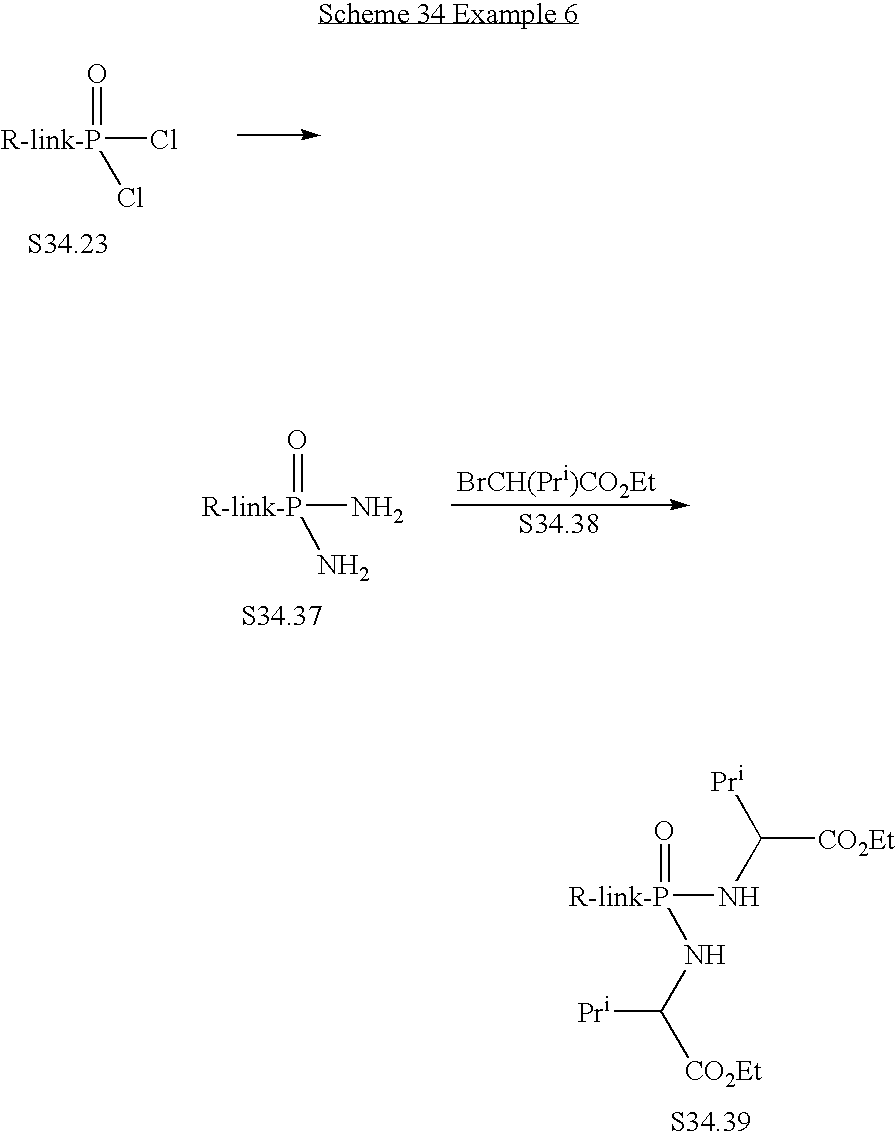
[R-link-P](NC([CO2Et])[Pr])(=O)NC([CO2Et])[Pr].[R-link-P](Cl)(=O)Cl.[BrCH(Pri)CO2Et].[R-link-P](N)(=O)N
